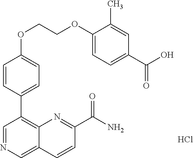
C1(OCCOC2=CC=C(C(O)=O)C=C2C)=CC=C(C2=C3C(=CN=C2)C=CC(C(N)=O)=N3)C=C1.Cl
